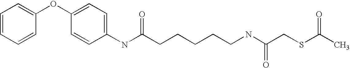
C1=CC=CC(OC2=CC=C(NC(CCCCCNC(CSC(C)=O)=O)=O)C=C2)=C1
